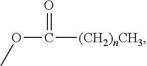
O(C(=O)[(CH2)nCH3])C
